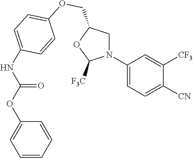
C1(N2CC(COC3=CC=C(NC(OC4=CC=CC=C4)=O)C=C3)OC2[F3C])=CC=C([CN])C([CF3])=C1
